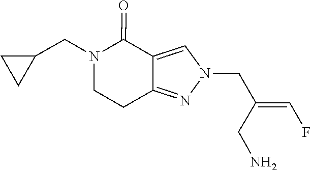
C(C1CC1)N1C(=O)C2=CN(CC(=CF)CN)N=C2CC1
